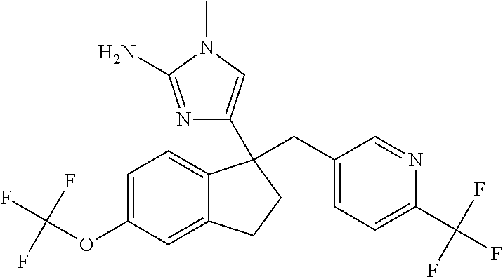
C1=C(OC(F)(F)F)C=C2C(=C1)C(CC1=CC=C(C(F)(F)F)N=C1)(C1=CN(C)C(N)=N1)CC2
